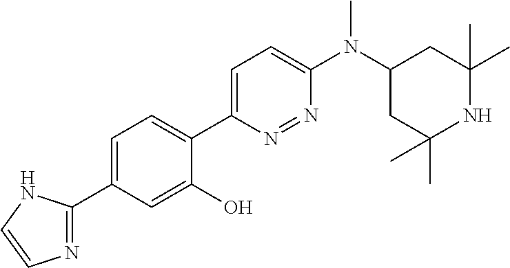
C1(C2=NC=CN2)=CC=C(C2=CC=C(N(C3CC(C)(C)NC(C)(C)C3)C)N=N2)C(O)=C1
